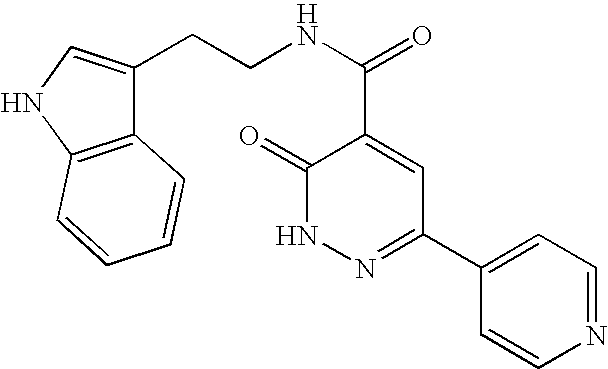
C1(=O)NN=C(C2=CC=NC=C2)C=C1C(NCCC1=CNC2=C1C=CC=C2)=O
